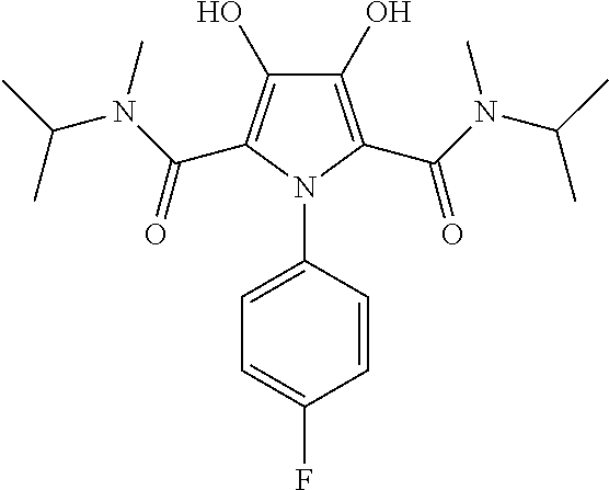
C1(O)=C(C(N(C(C)C)C)=O)N(C2=CC=C(F)C=C2)C(C(N(C(C)C)C)=O)=C1O
